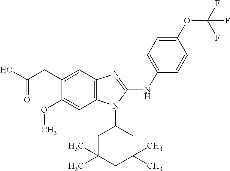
C12=C(C=C(CC(O)=O)C(OC)=C1)N=C(NC1=CC=C(OC(F)(F)F)C=C1)N2C1CC(C)(C)CC(C)(C)C1
